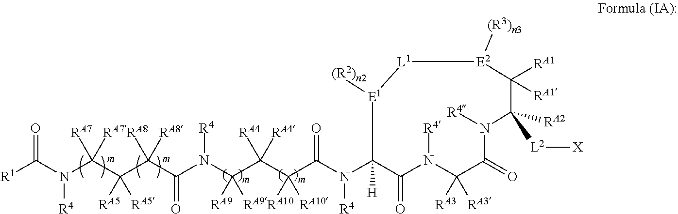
[R1]C(N(C(C(C(C(N(C(C(C(C(N(C1([H])C(=O)N([R4])C([RA3])([RA3])C(=O)N([R4])C([L2][X])([RA2])C([RA1])([RA1])[E2]([(R3)n3])[L1][E1]1[(R2)n2])[R4])=O)([RA10])[RA10])([RA4])[RA4])([RA9])[RA9])[R4])=O)([RA8])[RA8])([RA5])[RA5])([RA7])[RA7])[R4])=O
